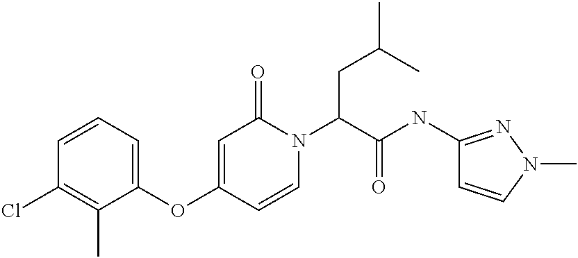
C1=CC=C(OC2=CC(=O)N(C(CC(C)C)C(=O)NC3=NN(C)C=C3)C=C2)C(C)=C1Cl
